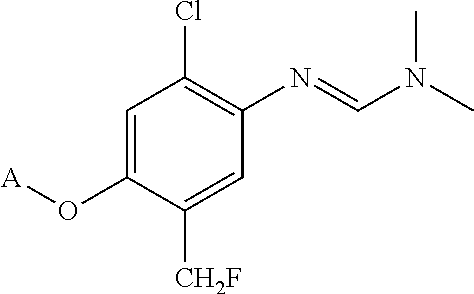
C1=C(O[A])C([CH2F])=CC(N=CN(C)C)=C1Cl
